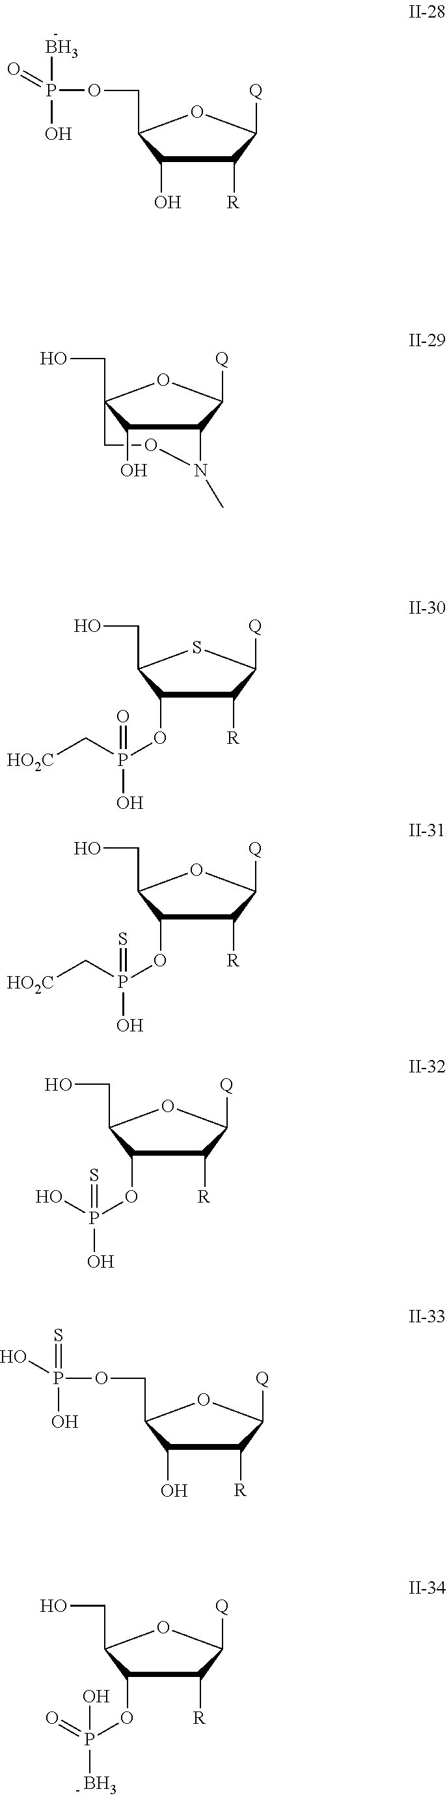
[Q]C1C([R])C(OP(O)(C[HO2C])=O)C(CO)S1.[Q]C1C([R])C(O)C(COP(=S)(O)O)O1.[Q]C1C([R])C(O)C(COP(=O)(B)O)O1.[Q]C1C2C(O)C(CO)(O1)CON2C.[Q]C1C([R])C(OP(O)(C[HO2C])=S)C(CO)O1.[Q]C1C([R])C(OP(O)(O)=S)C(CO)O1.[Q]C1C([R])C(OP(O)(B)=O)C(CO)O1
